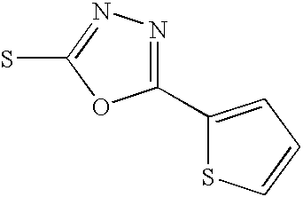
C1(C2=CC=CS2)=NN=C(S)O1
